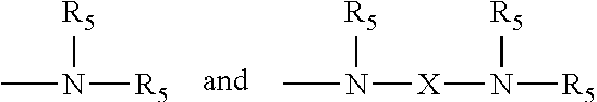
CN([R5])[R5].CN([R5])[X]N([R5])[R5]
